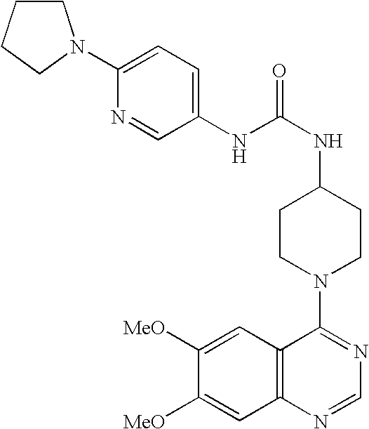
C1([MeO])=CC2=C(C=C1[MeO])N=CN=C2N1CCC(NC(=O)NC2=CC=C(N3CCCC3)N=C2)CC1
